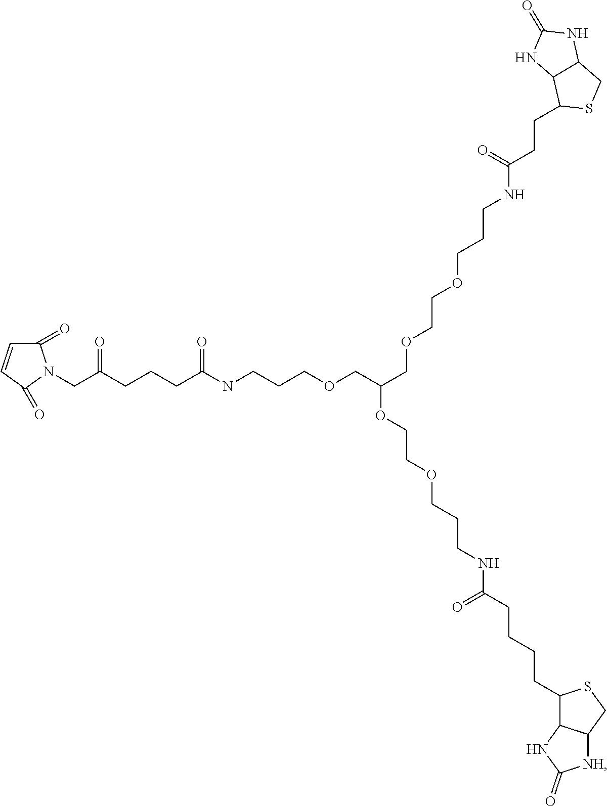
C1(=O)C=CC(=O)N1CC(CCCC(NCCCOCC(COCCOCCCNC(=O)CCC1SCC2C1NC(=O)N2)OCCOCCCNC(=O)CCCCC1C2C(CS1)[NH]C(=O)N2)=O)=O
